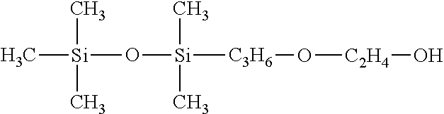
C[Si](O[Si](C)(C)[C3H6]O[C2H4]O)(C)C
